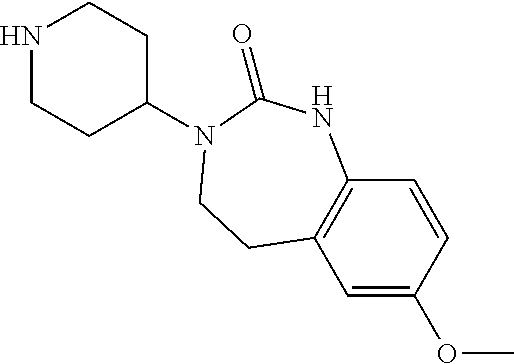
N1(C2CCNCC2)CCC2=C(NC1=O)C=CC(OC)=C2
